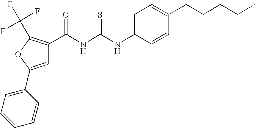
C(NC(NC1=CC=C(CCCCC)C=C1)=S)(=O)C1=C(C(F)(F)F)OC(C2=CC=CC=C2)=C1
